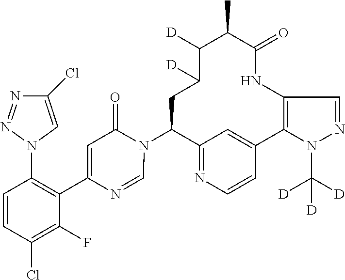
C12=NC=CC(=C1)C1=C(NC(=O)C(C)C([D])C([D])CC2N2C(=O)C=C(C3=C(N4C=C(Cl)N=N4)C=CC(Cl)=C3F)N=C2)C=NN1C([D])([D])[D]
